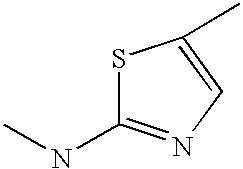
S1C(NC)=NC=C1C
